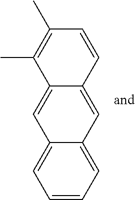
C1=CC=C2C(=C1)C=C1C(=C2)C=CC(C)=C1C
